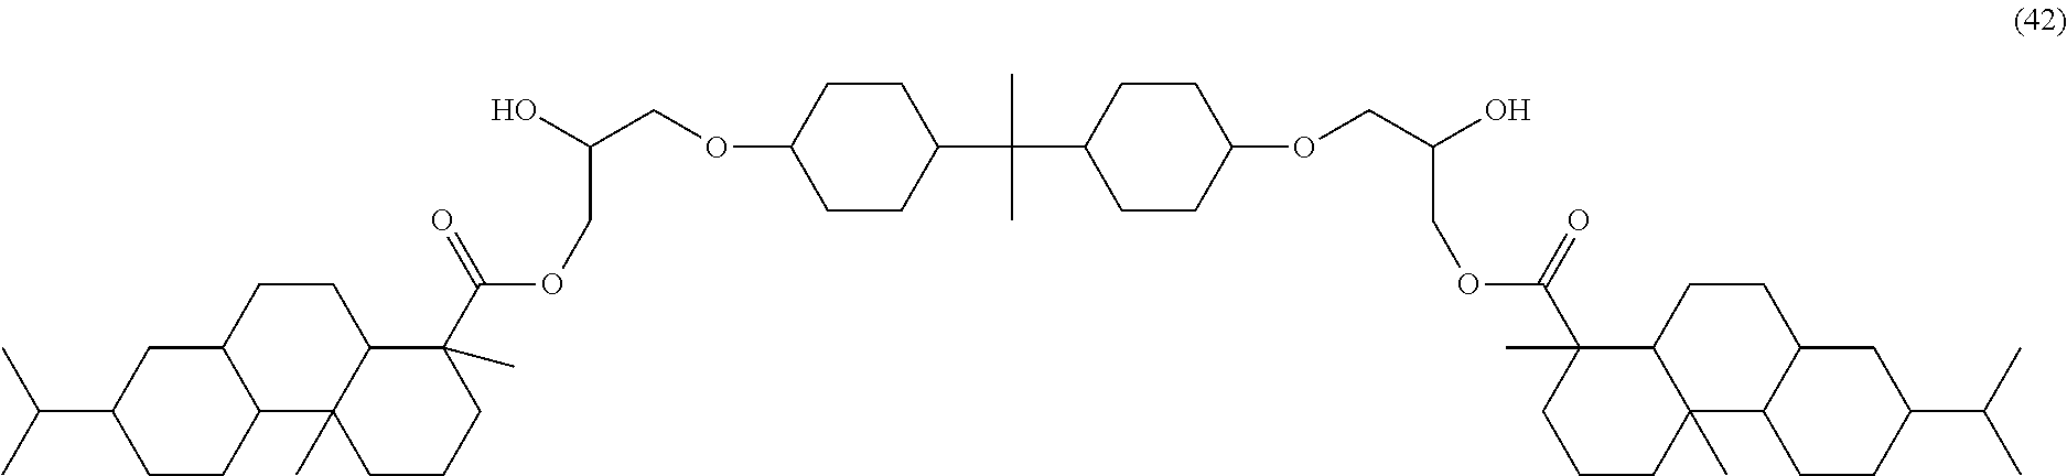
C12C3(C)C(CCC1CC(C(C)C)CC2)C(C(=O)OCC(O)COC1CCC(C(C)(C)C2CCC(OCC(O)COC(C4(C)CCCC5(C)C4CCC4C5CCC(C(C)C)C4)=O)CC2)CC1)(C)CCC3
